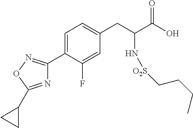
N1=C(C2CC2)ON=C1C1=CC=C(CC(N[O2S]CCCC)C(=O)O)C=C1F
